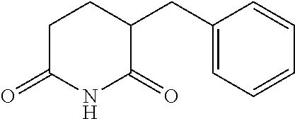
C1(CC2=CC=CC=C2)CCC(=O)NC1=O
